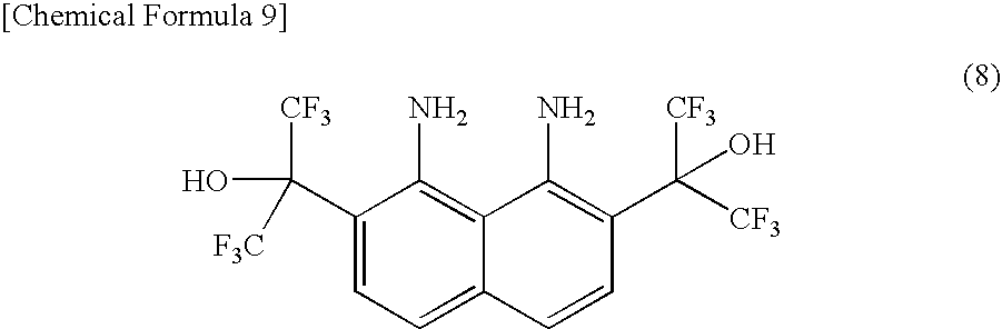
C1(C([CF3])(O)[F3C])=CC=C2C(=C1N)C(N)=C(C([CF3])([CF3])O)C=C2
